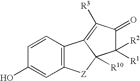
C1=CC(O)=CC2=C1C1=C([R3])C(=O)C([R1])([R2])C1([R10])[Z]2
